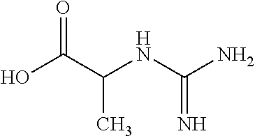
OC(C(NC(N)=N)C)=O
